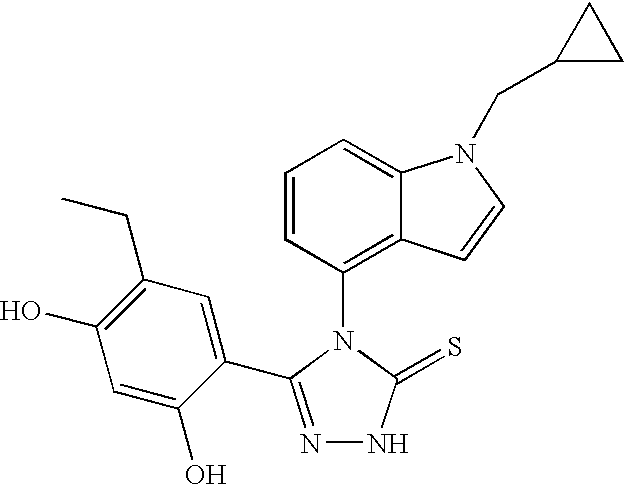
C1=CC(N2C(=S)NN=C2C2=CC(CC)=C(O)C=C2O)=C2C(=C1)N(CC1CC1)C=C2
